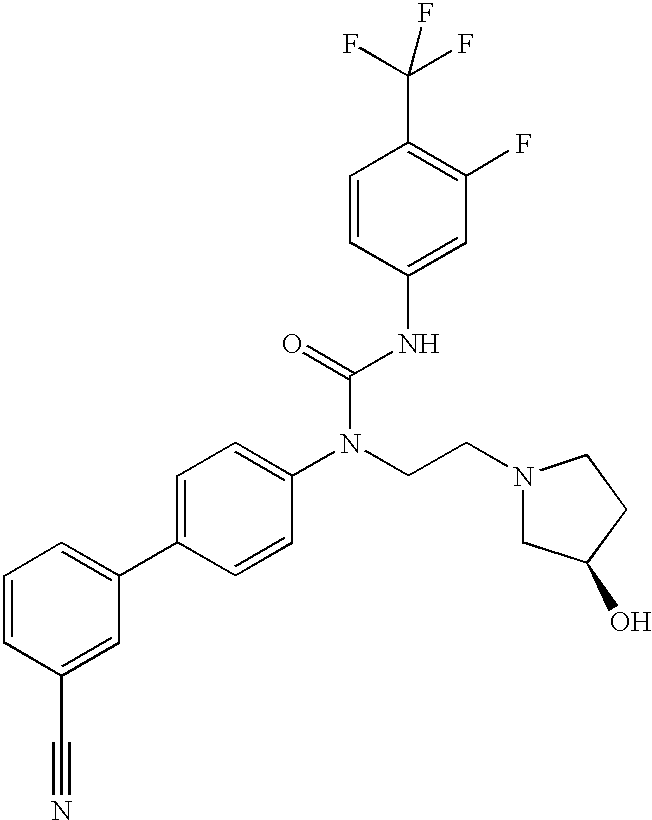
C1=CC(C#N)=CC(C2=CC=C(N(CCN3CC(O)CC3)C(=O)NC3=CC(F)=C(C(F)(F)F)C=C3)C=C2)=C1
